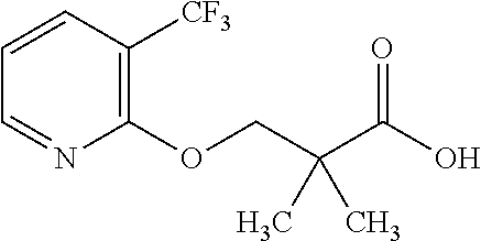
C1=CC([CF3])=C(OCC(C(O)=O)(C)C)N=C1
